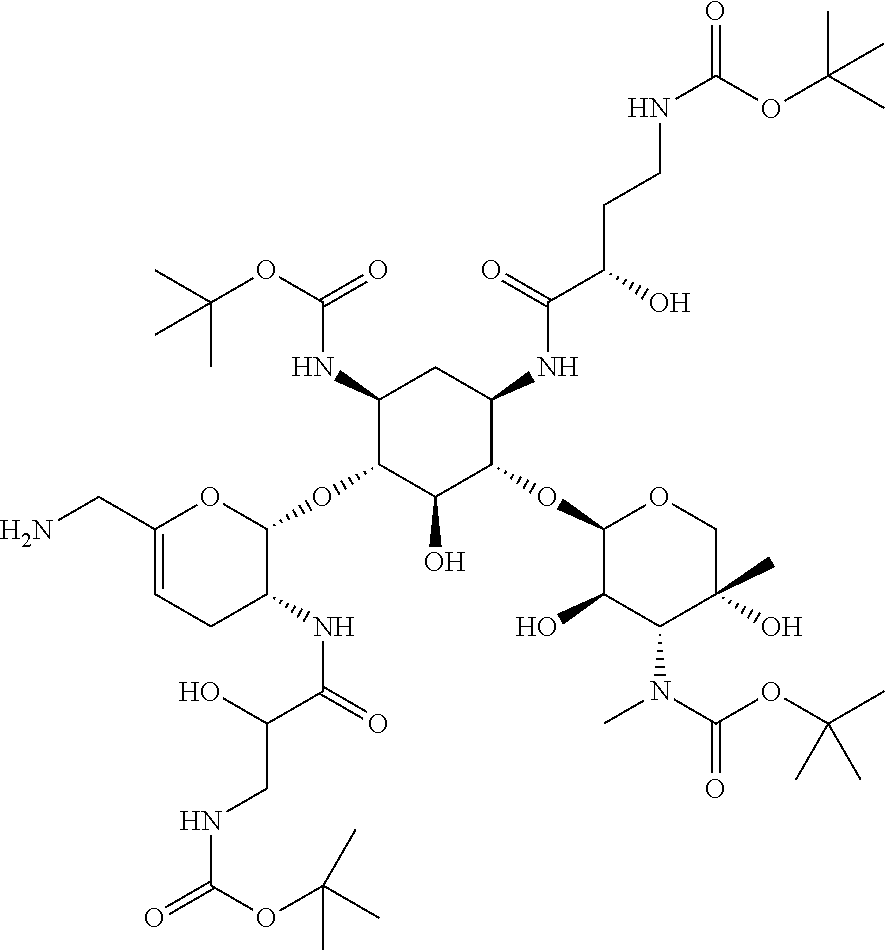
C1(NC(OC(C)(C)C)=O)C(OC2OC(CN)=CCC2NC(=O)C(O)CNC(=O)OC(C)(C)C)C(O)C(OC2C(O)C(N(C)C(=O)OC(C)(C)C)C(C)(O)CO2)C(NC(C(O)CCNC(=O)OC(C)(C)C)=O)C1
